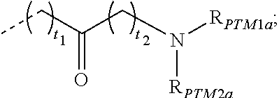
CCC(CN([RPTM1a])[RPTM2a])=O
